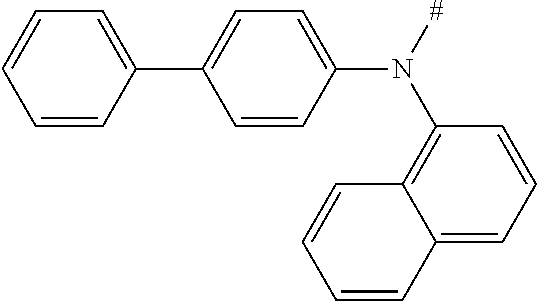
C1=C(N(C2=C3C(=CC=C2)C=CC=C3)[#])C=CC(C2=CC=CC=C2)=C1
